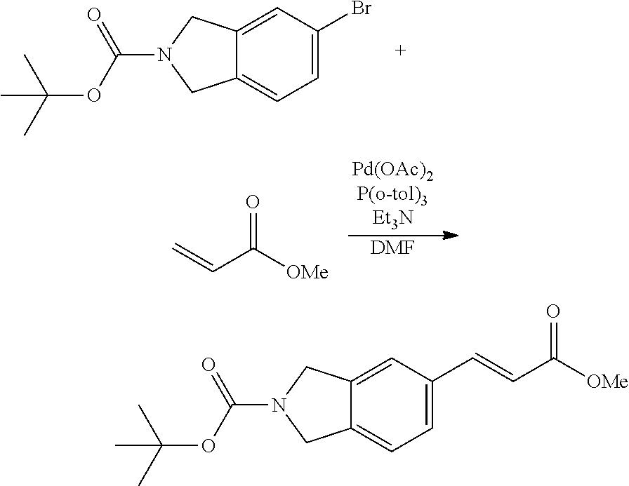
C12=CC(Br)=CC=C1CN(C(=O)OC(C)(C)C)C2.[DMF].C(C([OMe])=O)=C.C12=CC(C=CC([OMe])=O)=CC=C1CN(C(=O)OC(C)(C)C)C2
